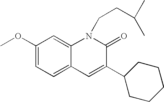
C1(OC)=CC=C2C(=C1)N(CCC(C)C)C(=O)C(C1CCCCC1)=C2
